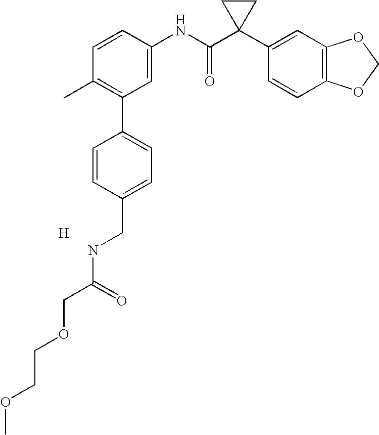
C1=CC(NC(C2(C3=CC4=C(C=C3)OCO4)CC2)=O)=CC(C2=CC=C(CNC(COCCOC)=O)C=C2)=C1C.[H]
